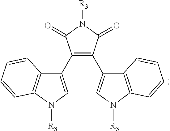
C1(C2=CN([R3])C3=C2C=CC=C3)=C(C2=CN([R3])C3=C2C=CC=C3)C(=O)N([R3])C1=O
